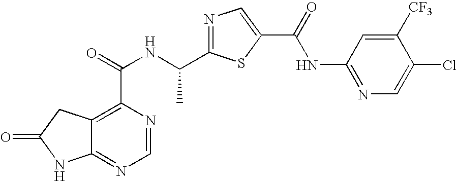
C12=NC=NC(C(=O)NC(C3=NC=C(C(=O)NC4=NC=C(Cl)C([CF3])=C4)S3)C)=C1CC(=O)N2
